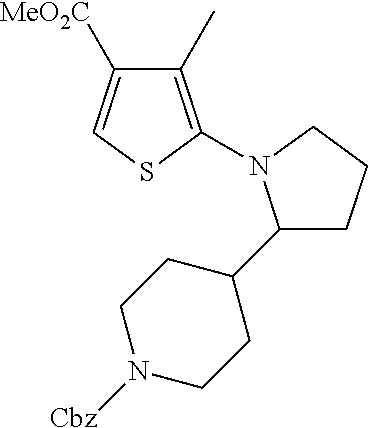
C1CN([Cbz])CCC1C1N(C2=C(C)C([MeO2C])=CS2)CCC1
